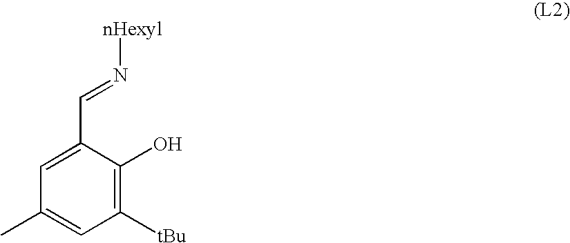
C1=C(C=N[nHexyl])C(O)=C([tBu])C=C1C
